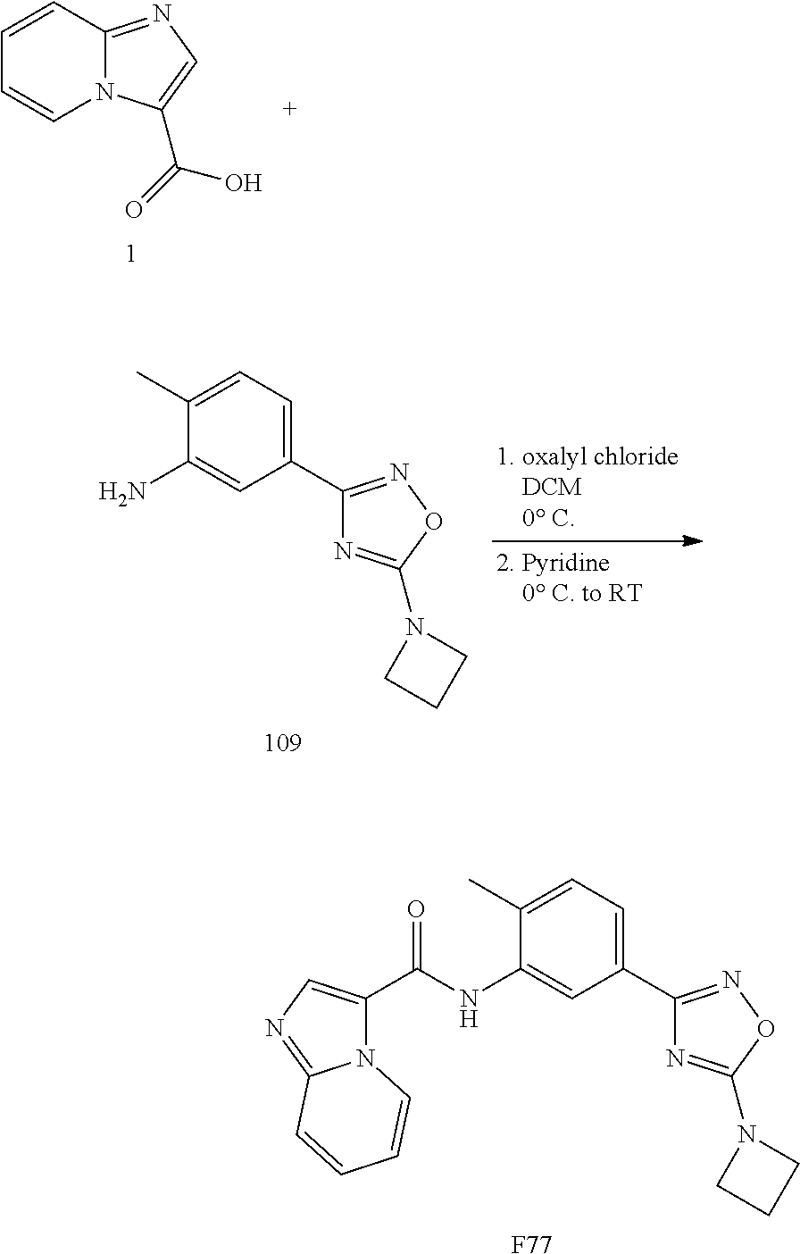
C1=CC2=NC=C(C(=O)O)N2C=C1.C1(C2=CC=C(C)C(NC(C3=CN=C4N3C=CC=C4)=O)=C2)=NOC(N2CCC2)=N1.[F77].C1(C2=CC=C(C)C(N)=C2)=NOC(N2CCC2)=N1
